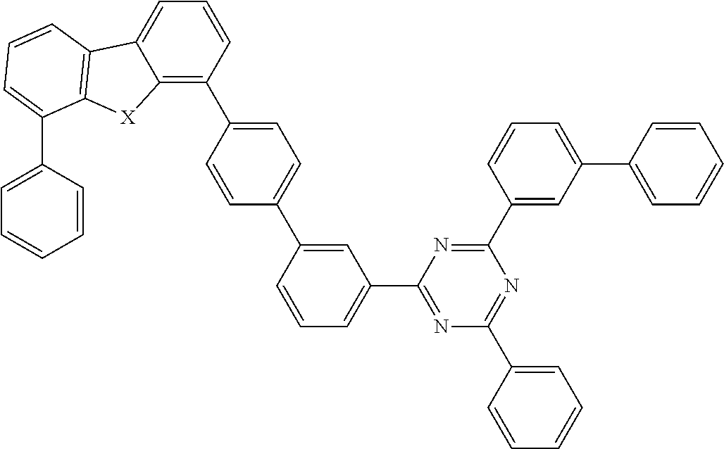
C1=CC(C2=CC=C(C3=C4C(=CC=C3)C3=C([X]4)C(C4=CC=CC=C4)=CC=C3)C=C2)=CC(C2=NC(C3=CC=CC=C3)=NC(C3=CC(C4=CC=CC=C4)=CC=C3)=N2)=C1
